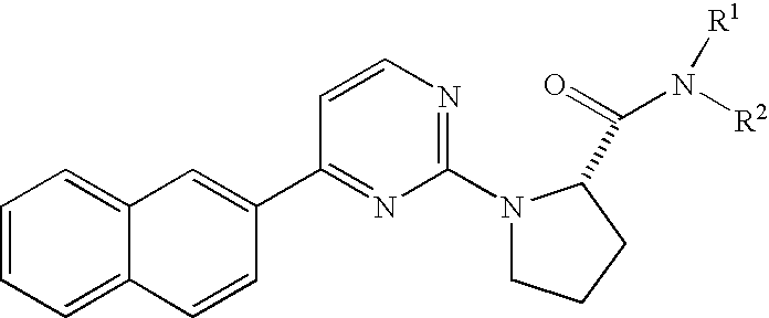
C1=CC=C2C(=C1)C=C(C1=NC(N3CCCC3C(N([R2])[R1])=O)=NC=C1)C=C2
